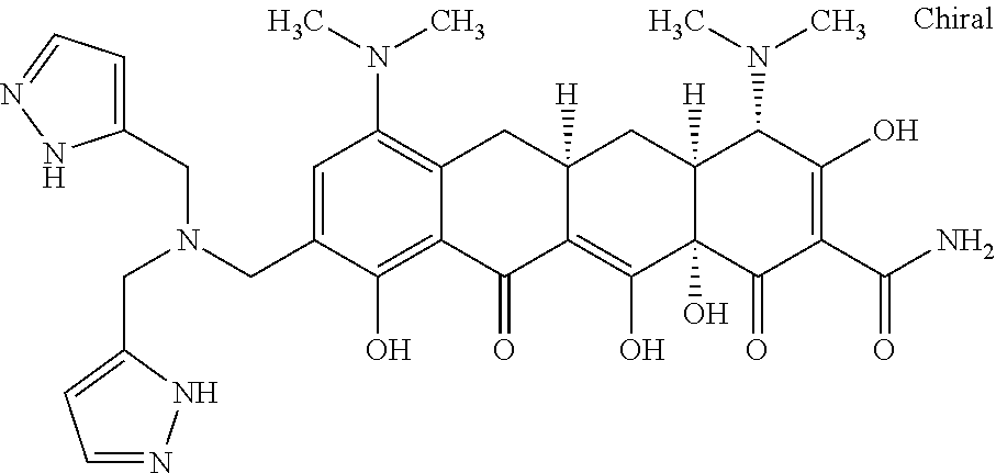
C12([H])C(O)(C(=O)C(C(N)=O)=C(O)C1N(C)C)C(O)=C1C([H])(C2)CC2=C(N(C)C)C=C(CN(CC3=CC=NN3)CC3=CC=NN3)C(O)=C2C1=O
